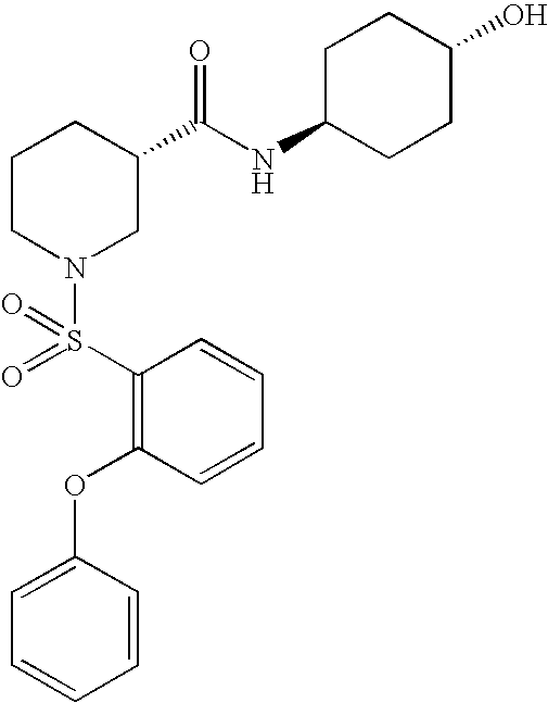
C1=CC(S(=O)(N2CC(C(NC3CCC(O)CC3)=O)CCC2)=O)=C(OC2=CC=CC=C2)C=C1
